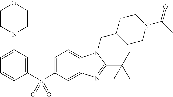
C1=C(S(C2=CC(N3CCOCC3)=CC=C2)(=O)=O)C=C2C(=C1)N(CC1CCN(C(=O)C)CC1)C(C(C)(C)C)=N2
